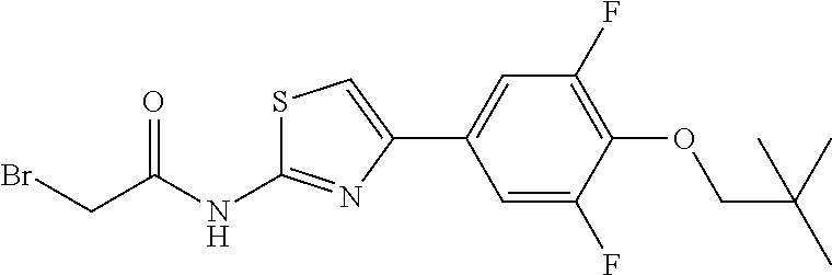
C1=C(F)C(OCC(C)(C)C)=C(F)C=C1C1=CSC(NC(CBr)=O)=N1
